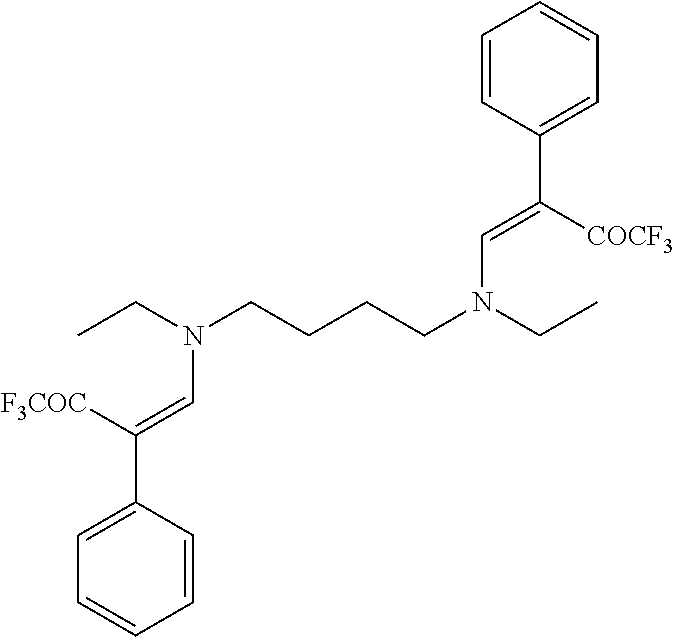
C1=CC(C([F3COC])=CN(CCCCN(CC)C=C([COCF3])C2=CC=CC=C2)CC)=CC=C1
